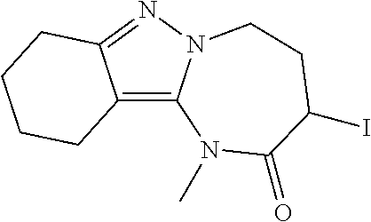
C12=C3N(N=C1CCCC2)CCC(I)C(=O)N3C
